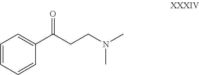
C1=CC=CC(C(=O)CCN(C)C)=C1
